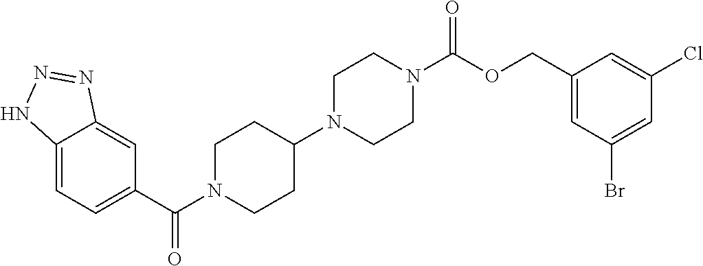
C12=CC=C(C(=O)N3CCC(N4CCN(C(=O)OCC5=CC(Br)=CC(Cl)=C5)CC4)CC3)C=C1N=NN2
